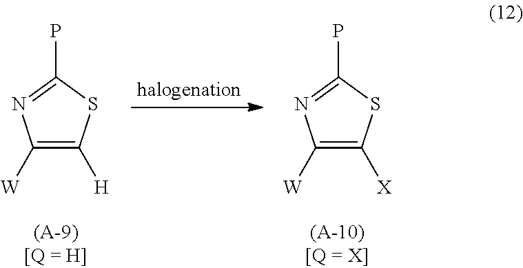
C1([W])=C([H])SC(P)=N1.C1([W])=C([X])SC(P)=N1
